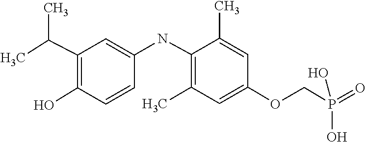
OC1=C(C(C)C)C=C(NC2=C(C)C=C(OCP(=O)(O)O)C=C2C)C=C1
